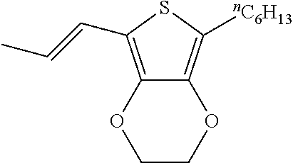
C12=C(C=CC)SC([nC6H13])=C1OCCO2
